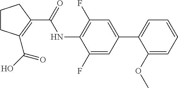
C1CCC(C(NC2=C(F)C=C(C3=CC=CC=C3OC)C=C2F)=O)=C1C(O)=O
